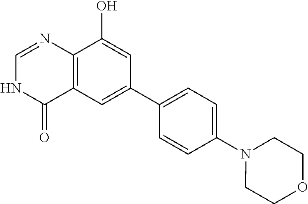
C12=C(C=C(C3=CC=C(N4CCOCC4)C=C3)C=C1O)C(=O)NC=N2
